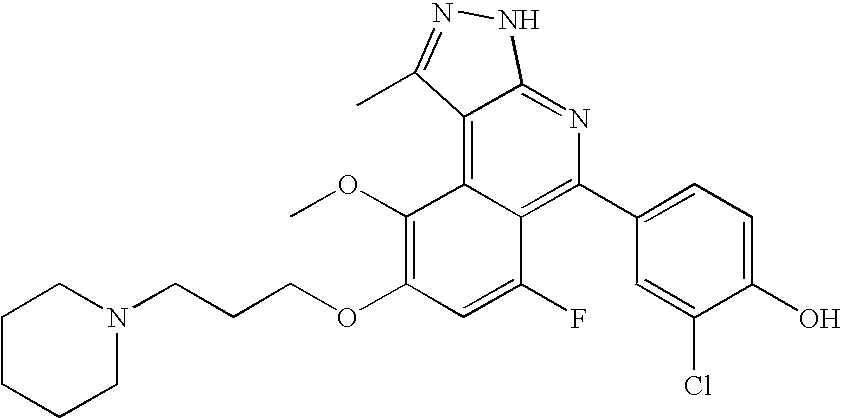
C1(C2=C3C(=C4C(=N2)NN=C4C)C(OC)=C(OCCCN2CCCCC2)C=C3F)=CC=C(O)C(Cl)=C1
